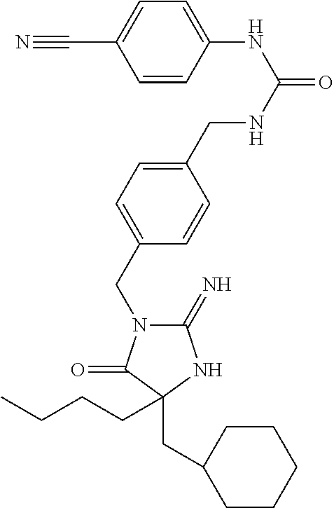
C1(=N)N(CC2=CC=C(CNC(=O)NC3=CC=C(C#N)C=C3)C=C2)C(=O)C(CCCC)(CC2CCCCC2)N1
